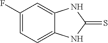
C1(F)=CC=C2C(=C1)NC(=S)N2
